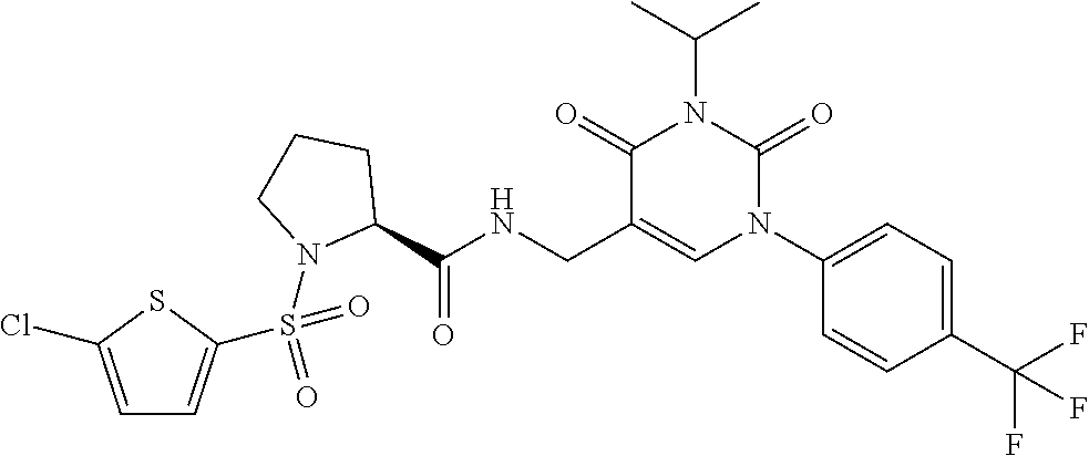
C1(C(NCC2=CN(C3=CC=C(C(F)(F)F)C=C3)C(=O)N(C(C)C)C2=O)=O)CCCN1S(=O)(=O)C1=CC=C(Cl)S1
